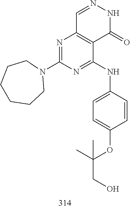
C1=NNC(=O)C2=C1N=C(N1CCCCCC1)N=C2NC1=CC=C(OC(CO)(C)C)C=C1
